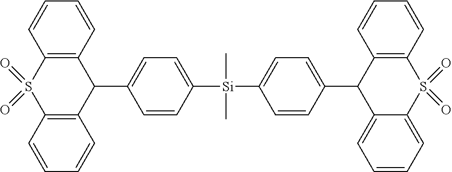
C1([Si](C2=CC=C(C3C4=C(S(=O)(=O)C5=CC=CC=C35)C=CC=C4)C=C2)(C)C)=CC=C(C2C3=C(S(=O)(=O)C4=C2C=CC=C4)C=CC=C3)C=C1
